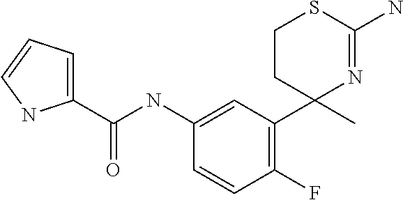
C1(NC(C2=CC=CN2)=O)=CC(C2(C)N=C(N)SCC2)=C(F)C=C1
